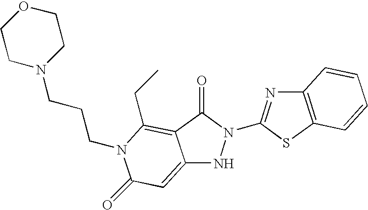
C12=CC(=O)N(CCCN3CCOCC3)C(CC)=C1C(=O)N(C1=NC3=C(S1)C=CC=C3)N2
